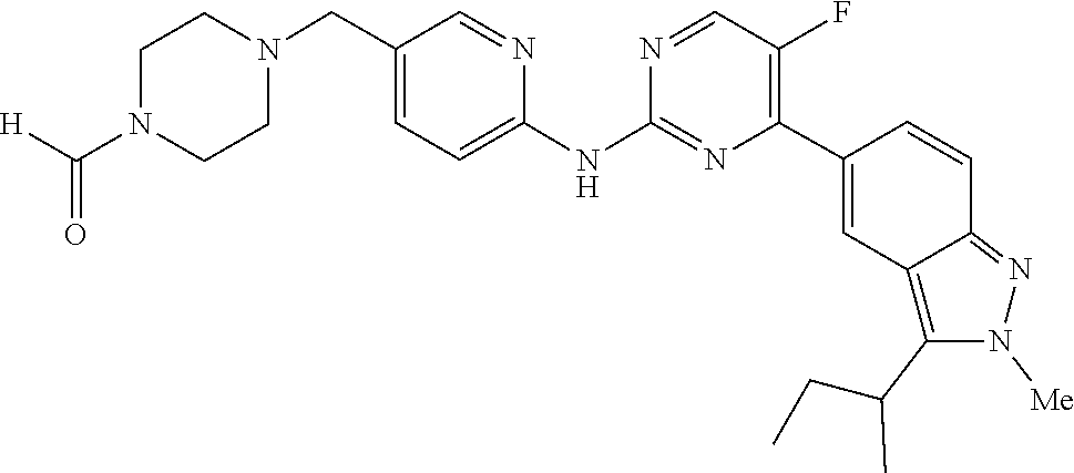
C1CN(C(=O)[H])CCN1CC1=CC=C(NC2=NC(C3=CC4=C(C(CC)C)N([Me])N=C4C=C3)=C(F)C=N2)N=C1
